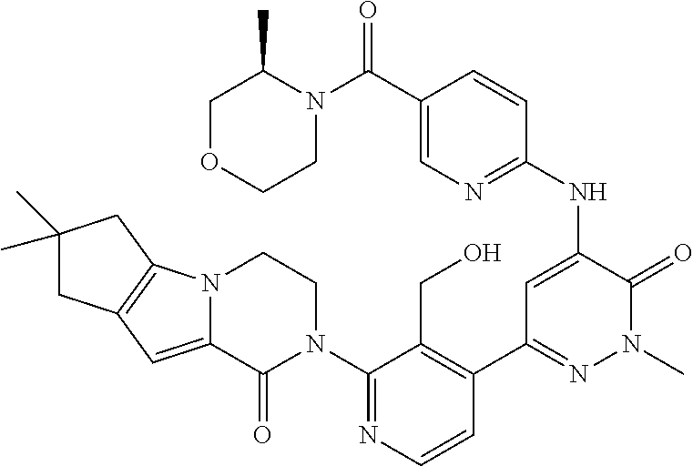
N12C(=CC3=C1CC(C)(C)C3)C(=O)N(C1=NC=CC(C3=NN(C)C(=O)C(NC4=NC=C(C(=O)N5C(C)COCC5)C=C4)=C3)=C1CO)CC2
